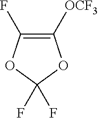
C1([OCF3])=C(F)OC(F)(F)O1
